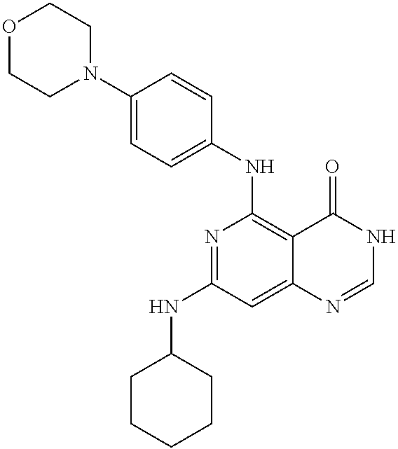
O1CCN(C2=CC=C(NC3=C4C(=CC(NC5CCCCC5)=N3)N=CNC4=O)C=C2)CC1
